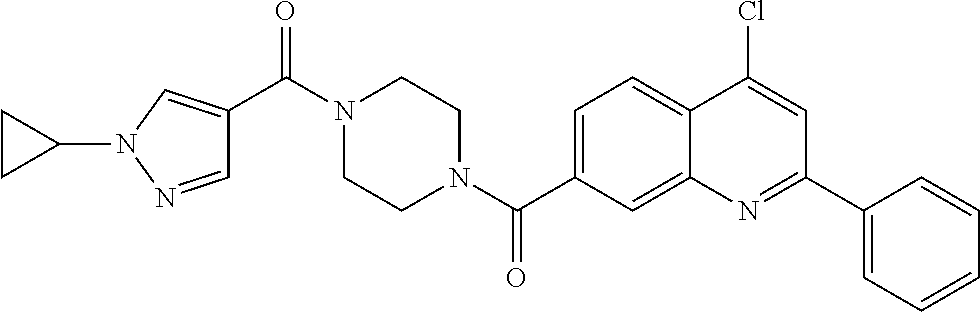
N1(C(C2=CN(C3CC3)N=C2)=O)CCN(C(=O)C2=CC=C3C(=C2)N=C(C2=CC=CC=C2)C=C3Cl)CC1
